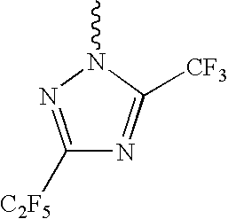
C1([C2F5])=NN(C)C([CF3])=N1
